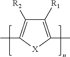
C1([R1])=C(C)[X]C(C)=C1[R2]
